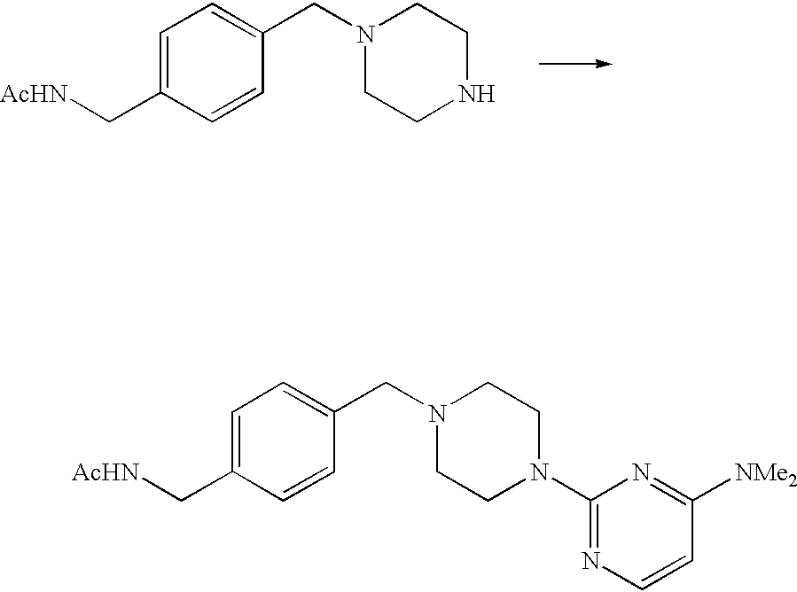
C1=C(C[AcHN])C=CC(CN2CCN(C3=NC=CC([NMe2])=N3)CC2)=C1.C1=C(C[AcHN])C=CC(CN2CCNCC2)=C1
